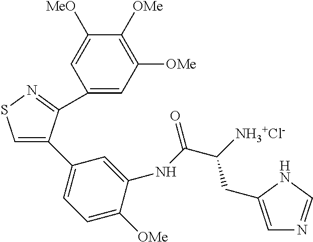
C1(C2=CSN=C2C2=CC([OMe])=C([OMe])C([MeO])=C2)=CC=C([OMe])C(NC(C([NH3+Cl-])CC2=CN=CN2)=O)=C1
